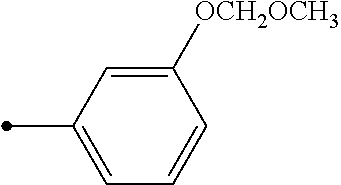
C1([OCH2OCH3])=CC(C)=CC=C1
